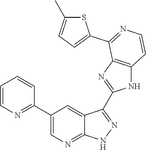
C1=CN=C(C2=CN=C3C(=C2)C(C2=NC4=C(N2)C=CN=C4C2=CC=C(C)S2)=N[N H]3)C=C1
